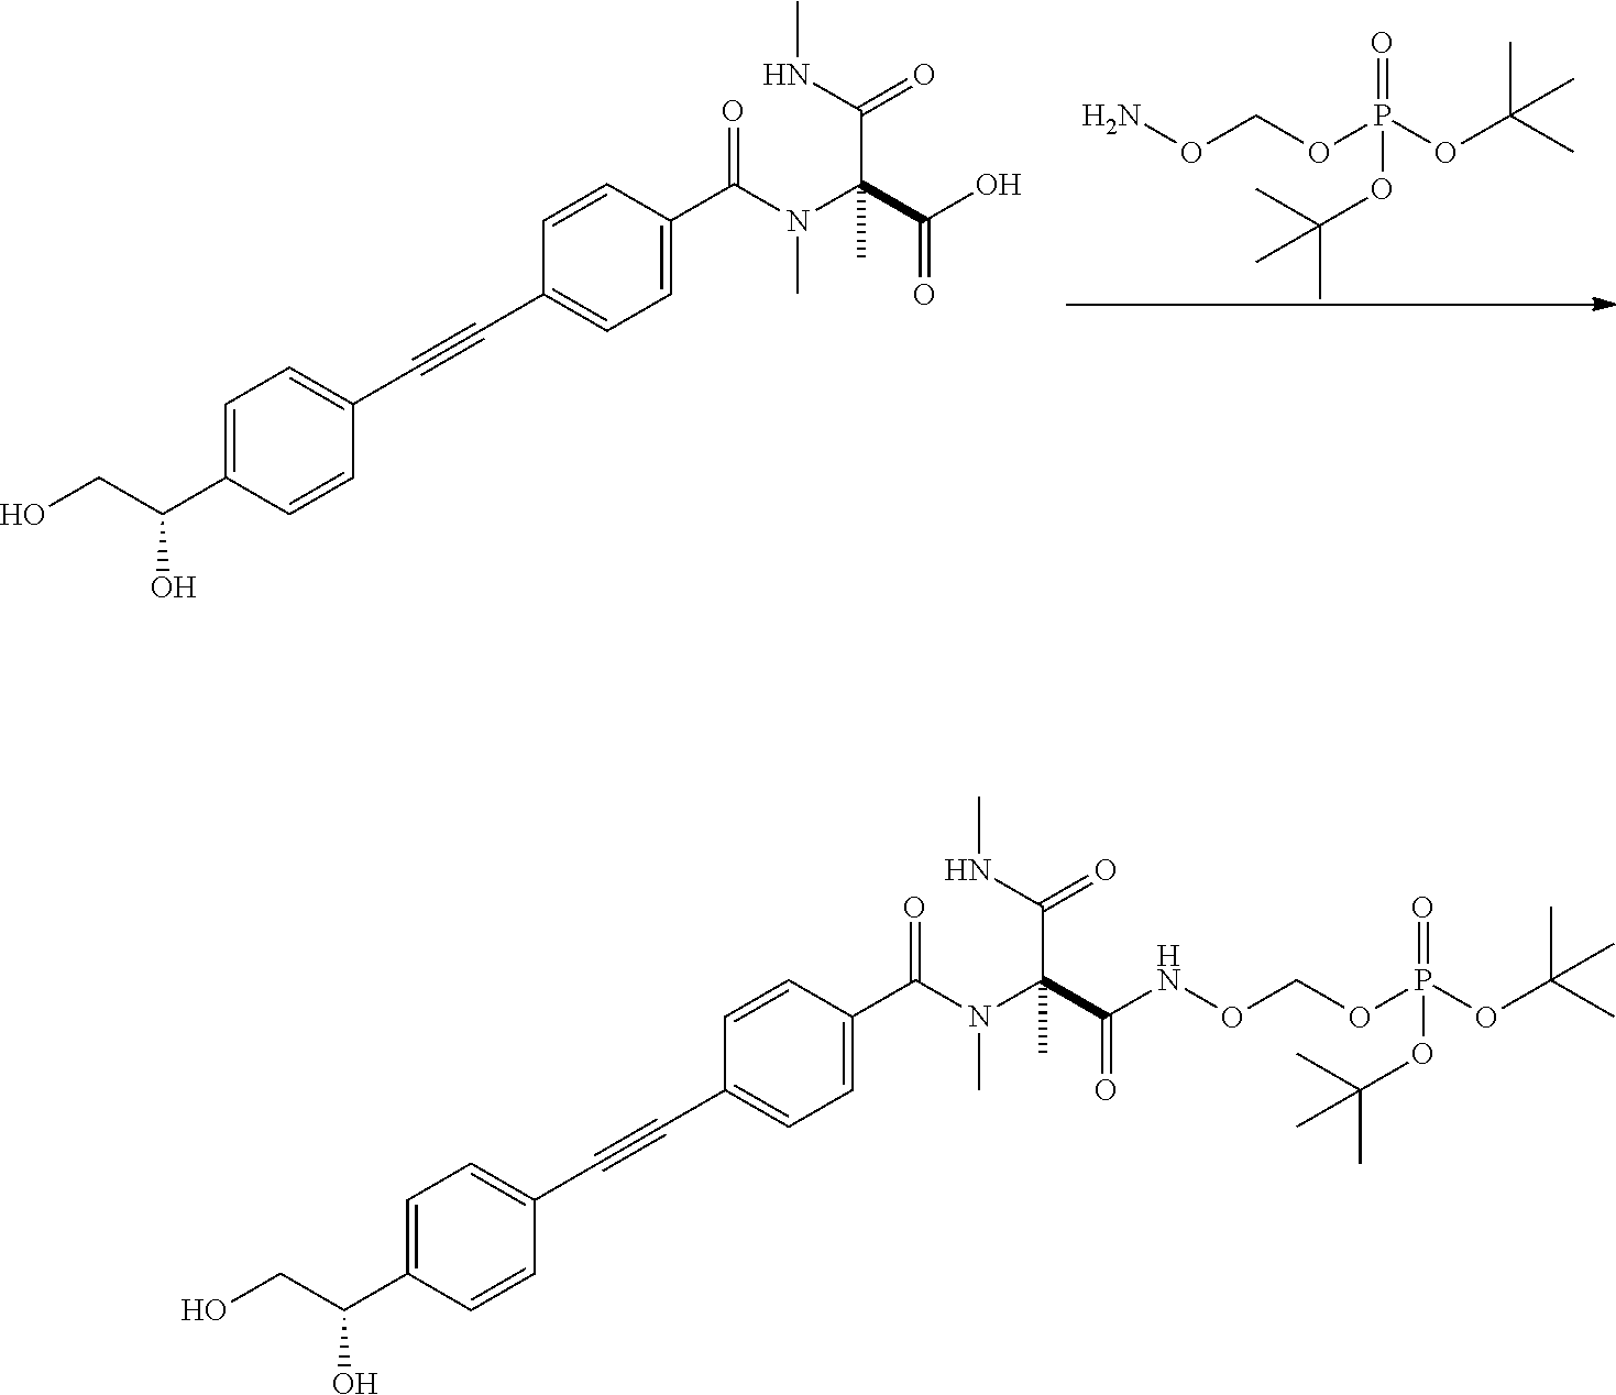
C1=CC(C(N(C(C(O)=O)(C(=O)NC)C)C)=O)=CC=C1C#CC1=CC=C(C(CO)O)C=C1.NOCOP(OC(C)(C)C)(=O)OC(C)(C)C.C1=CC(C(N(C(C(=O)NOCOP(OC(C)(C)C)(=O)OC(C)(C)C)(C(=O)NC)C)C)=O)=CC=C1C#CC1=CC=C(C(CO)O)C=C1
